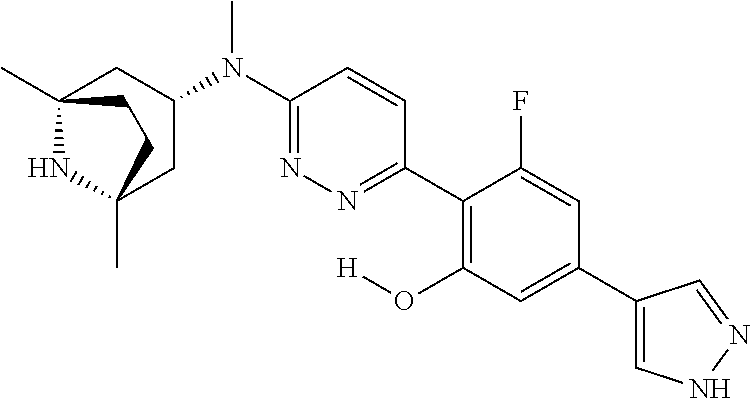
C12(C)NC(C)(CC(N(C3=NN=C(C4=C(O[H])C=C(C5=CNN=C5)C=C4F)C=C3)C)C1)CC2
